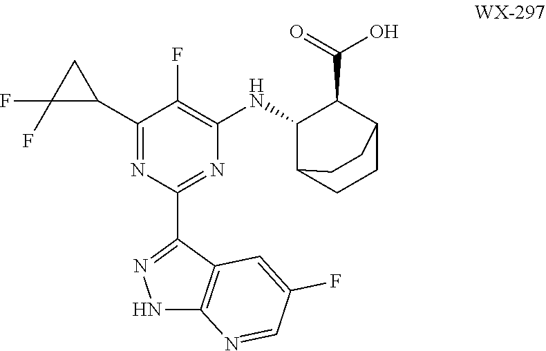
C1(F)=C(NC2C(C(=O)O)C3CCC2CC3)N=C(C2=NNC3=C2C=C(F)C=N3)N=C1C1C(F)(F)C1
